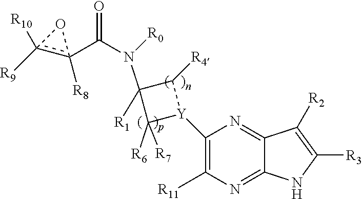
C1(N(C(c2([R8])c([R10])([R9])O2)=O)[R0])([R1])C([R6])([R7])[Y](C2=C([R11])N=C3C(=N2)C([R2])=C([R3])N3)C1[R4]
